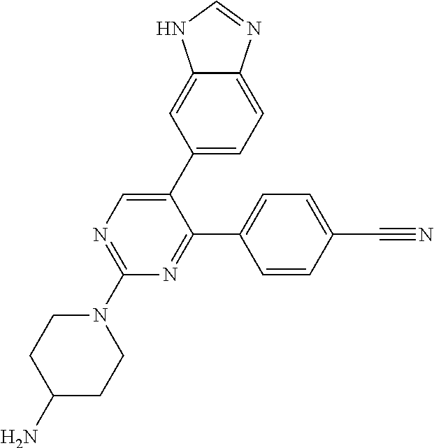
N1=C(N2CCC(N)CC2)N=C(C2=CC=C(C#N)C=C2)C(C2=CC=C3C(=C2)NC=N3)=C1
